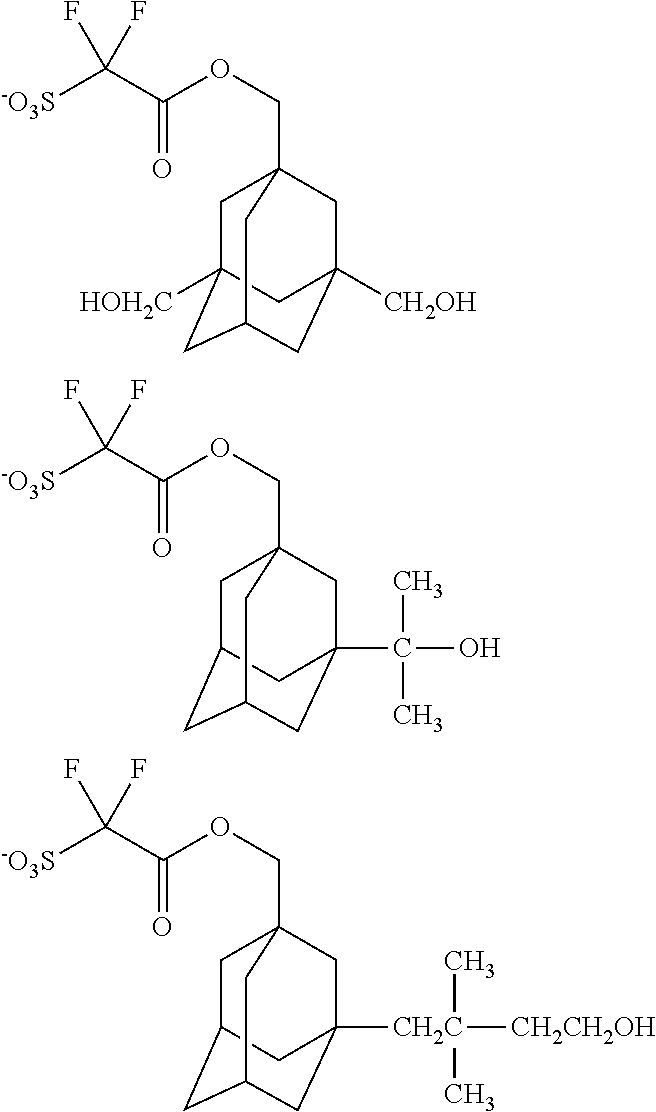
[-O3S]C(C(OCC12CC3([HOH2C])CC(CC([CH2OH])(C1)C3)C2)=O)(F)F.[-O3S]C(C(OCC12CC3CC(CC(C(C)(C)O)(C1)C3)C2)=O)(F)F.[-O3S]C(C(OCC12CC3CC(CC([CH2C](C)(C)[CH2CH2OH])(C1)C3)C2)=O)(F)F
